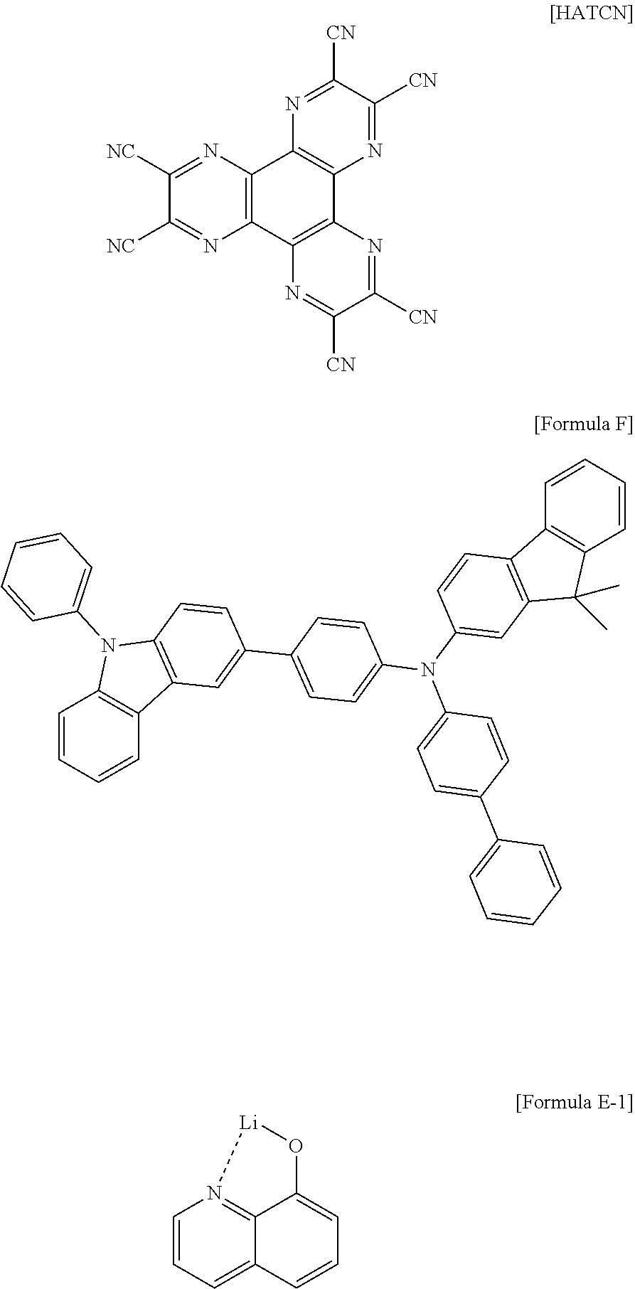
C12=C(N=C([NC])C([NC])=N1)C1=C(C3=C2N=C([CN])C([CN])=N3)N=C([CN])C([CN])=N1.C1=CC=CC2=C1N(C1=CC=CC=C1)C1=C2C=C(C2=CC=C(N(C3=CC=C(C4=CC=CC=C4)C=C3)C3=CC4=C(C=C3)C3=C(C4(C)C)C=CC=C3)C=C2)C=C1.C1=CC=C2C3=N1[Li]OC3=CC=C2
